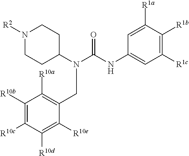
N1([R2])CCC(N(C(=O)NC2=CC([R1c])=C([R1b])C([R1a])=C2)CC2=C([R10a])C([R10b])=C([R10c])C([R10d])=C2[R10e])CC1
